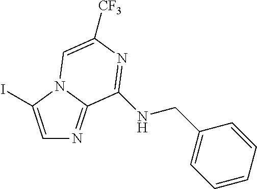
IC1=CN=C2N1C=C([CF3])N=C2NCC1=CC=CC=C1
